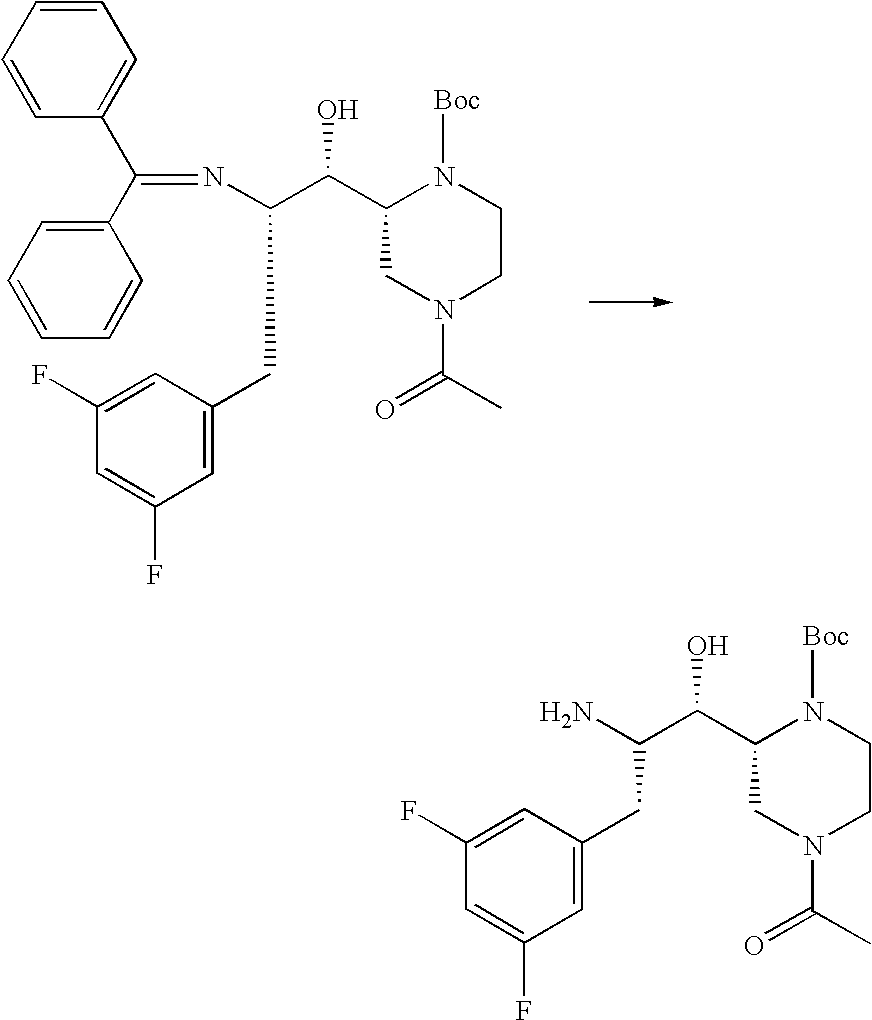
C1(C(O)C(N=C(C2=CC=CC=C2)C2=CC=CC=C2)CC2=CC(F)=CC(F)=C2)CN(C(C)=O)CCN1[Boc].C1(C(C(N)CC2=CC(F)=CC(F)=C2)O)CN(C(C)=O)CCN1[Boc]
